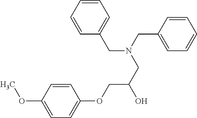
C1=CC(OCC(O)CN(CC2=CC=CC=C2)CC2=CC=CC=C2)=CC=C1OC
